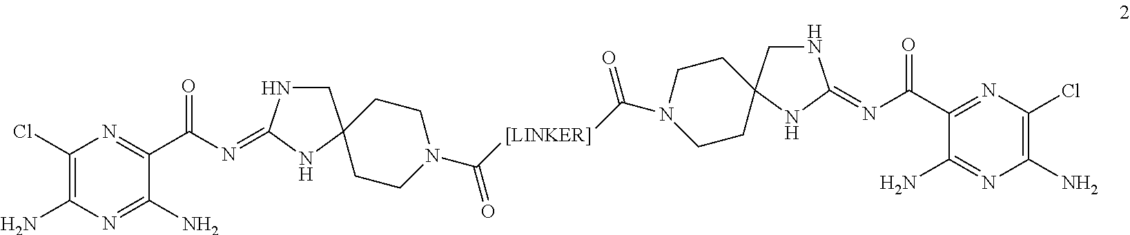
C1(N)=NC(N)=C(Cl)N=C1C(=O)N=C1NCC2(N1)CCN(C([[LINKER]]C(=O)N1CCC3(CC1)CNC(=NC(C1=NC(Cl)=C(N)N=C1N)=O)N3)=O)CC2
